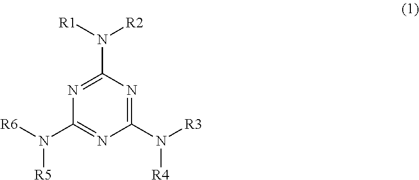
C1(N([R3])[R4])=NC(N([R1])[R2])=NC(N([R6])[R5])=N1
